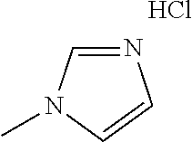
Cl.N1=CN(C)C=C1
